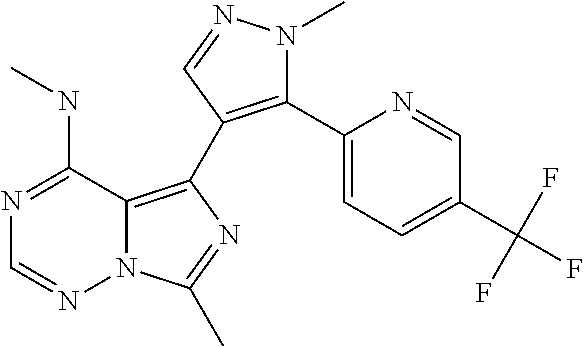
C1=NN2C(=C(C3=C(C4=CC=C(C(F)(F)F)C=N4)N(C)N=C3)N=C2C)C(NC)=N1
